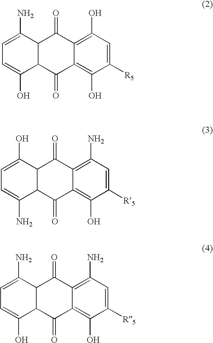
C1([R5])=CC(O)=C2C(=C1O)C(=O)C1C(C2=O)C(N)=CC=C1O.C1([R5])=CC(N)=C2C(=C1O)C(=O)C1C(C2=O)C(O)=CC=C1N.C1([R5])=CC(N)=C2C(=C1O)C(=O)C1C(C2=O)C(N)=CC=C1O
